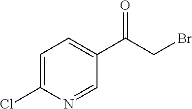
C1=C(Cl)N=CC(C(CBr)=O)=C1
